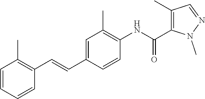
C1=CC=CC(C=CC2=CC(C)=C(NC(C3=C(C)C=NN3C)=O)C=C2)=C1C
